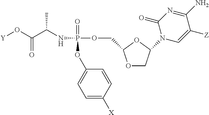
O1CC(N2C=C([Z])C(N)=NC2=O)OC1COP(NC(C(O[Y])=O)C)(=O)OC1=CC=C([X])C=C1
